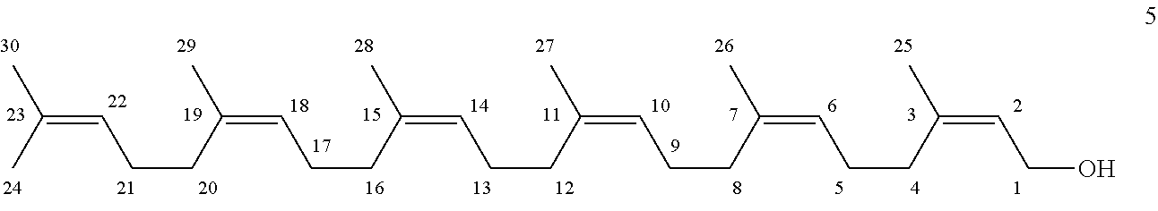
C(C=C(C)C)CC(C)=CCCC(C)=CCCC(C)=CCCC(C)=CCCC(C)=CCO
